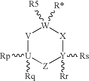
[V]1[U]([Rp])([Rq])[Z][Y]([Rs])([Rr])[X][W]1([R5])[R*]
